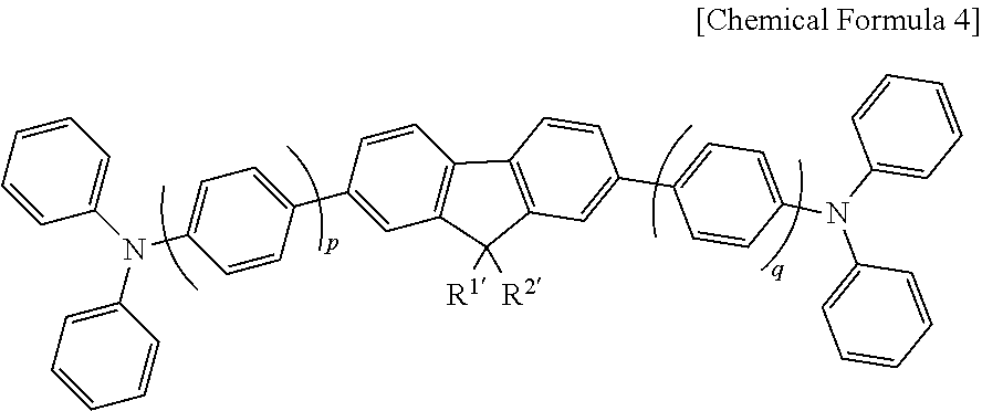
C1=CC=CC=C1N(C1=CC=C(C2=CC3=C(C=C2)C2=C(C3([R1])[R2])C=C(C3=CC=C(N(C4=CC=CC=C4)C4=CC=CC=C4)C=C3)C=C2)C=C1)C1=CC=CC=C1
